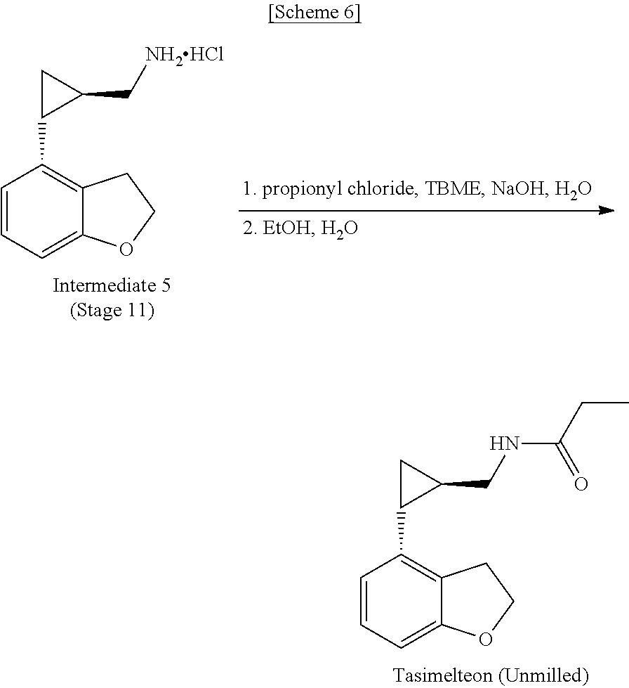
C1=CC=C2C(=C1C1C(C[NH2HCl])C1)CCO2.C1=CC=C2C(=C1C1C(CNC(CC)=O)C1)CCO2
